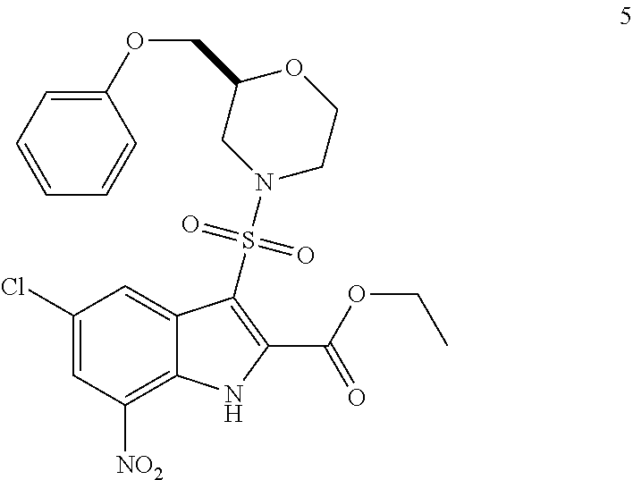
C1(Cl)=CC([NO2])=C2C(=C1)C(S(N1CCOC(COC3=CC=CC=C3)C1)(=O)=O)=C(C(OCC)=O)N2
